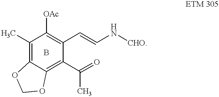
C1(C)=C2C(=C(C(=O)C)C(C=CN[CHO])=C1[OAc])OCO2.B
